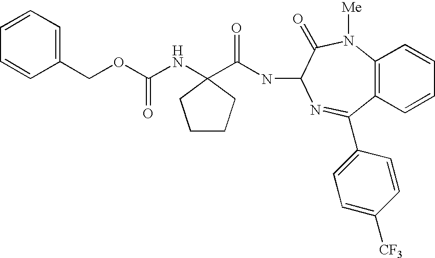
C(OC(NC1(C(=O)NC2C(=O)N([Me])C3=C(C=CC=C3)C(C3=CC=C([CF3])C=C3)=N2)CCCC1)=O)C1=CC=CC=C1
